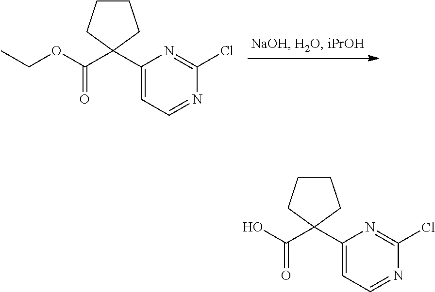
C1CCC(C(OCC)=O)(C2=CC=NC(Cl)=N2)C1.C1CCC(C(O)=O)(C2=CC=NC(Cl)=N2)C1
